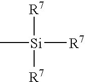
[Si]([R7])(C)([R7])[R7]
